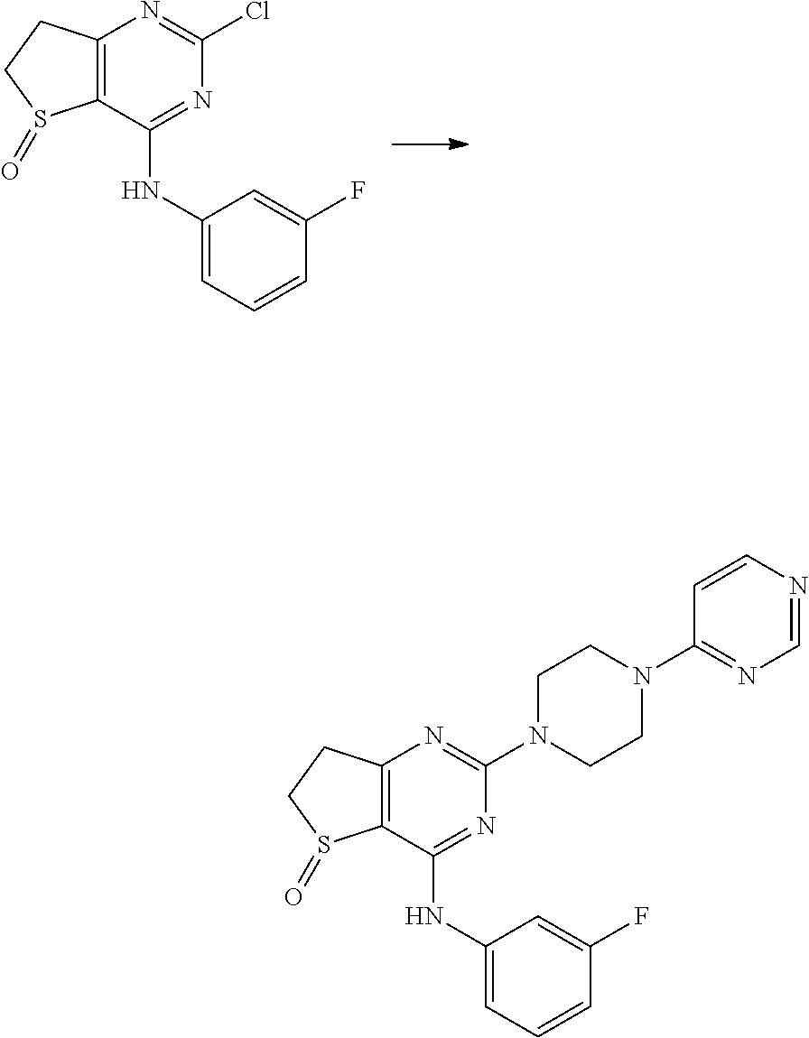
C12=C(C(NC3=CC=CC(F)=C3)=NC(Cl)=N1)S(=O)CC2.C12=C(C(NC3=CC=CC(F)=C3)=NC(N3CCN(C4=NC=NC=C4)CC3)=N1)S(=O)CC2
